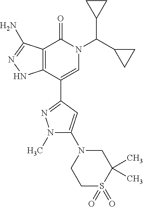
C12=C(C(C3=NN(C)C(N4CCS(=O)(=O)C(C)(C)C4)=C3)=CN(C(C3CC3)C3CC3)C1=O)NN=C2N
